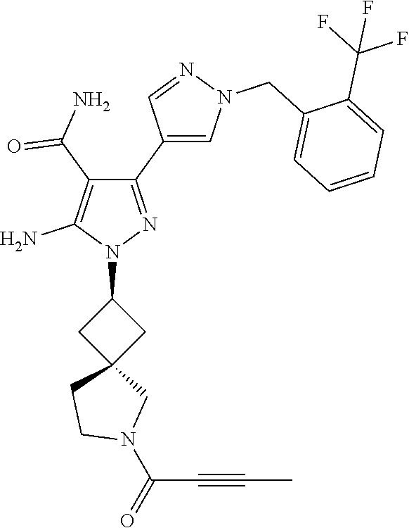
C(C#CC)(N1CC2(CC1)CC(N1N=C(C3=CN(CC4=CC=CC=C4C(F)(F)F)N=C3)C(C(=O)N)=C1N)C2)=O
